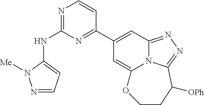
N(C1=NC=CC(C2=CC3=NN=C4N3C(=C2)OCCC4[OPh])=N1)C1=CC=NN1[Me]
